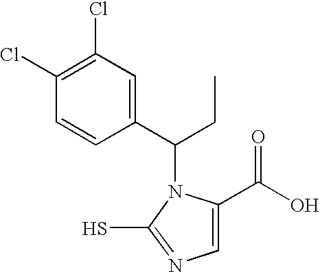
C1(Cl)=C(Cl)C=C(C(CC)N2C(C(O)=O)=CN=C2S)C=C1
